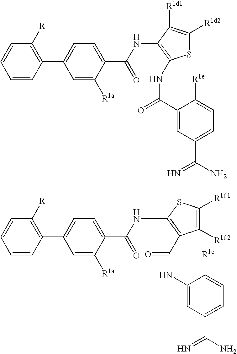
C1=CC(C2=CC=C(C(NC3=C(NC(=O)C4=CC(C(N)=N)=CC=C4[R1e])SC([R1d2])=C3[R1d1])=O)C([R1a])=C2)=C([R])C=C1.C1=CC(C2=CC=C(C(NC3=C(C(NC4=CC(C(N)=N)=CC=C4[R1e])=O)C([R1d2])=C([R1d1])S3)=O)C([R1a])=C2)=C([R])C=C1
